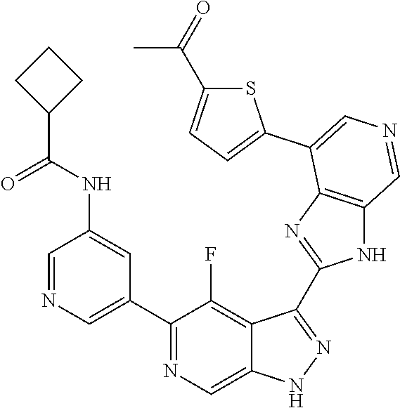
C1(C2=CN=CC(NC(C3CCC3)=O)=C2)=NC=C2C(=C1F)C(C1=NC3=C(N1)C=NC=C3C1=CC=C(C(=O)C)S1)=NN2
